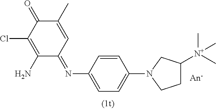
C1=C(N2CCC([N+](C)(C)C)C2)C=CC(N=C2C=C(C)C(=O)C(Cl)=C2N)=C1
